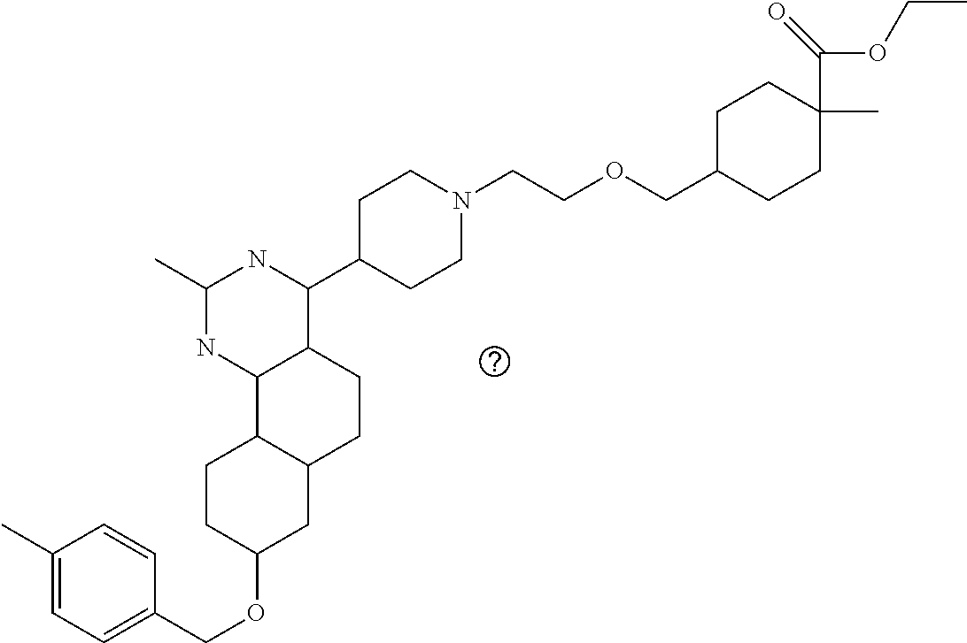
O(C1CC2C(CC1)C1C(CC2)C(C2CCN(CCOCC3CCC(C)(C(OCC)=O)CC3)CC2)NC(C)N1)CC1=CC=C(C)C=C1
